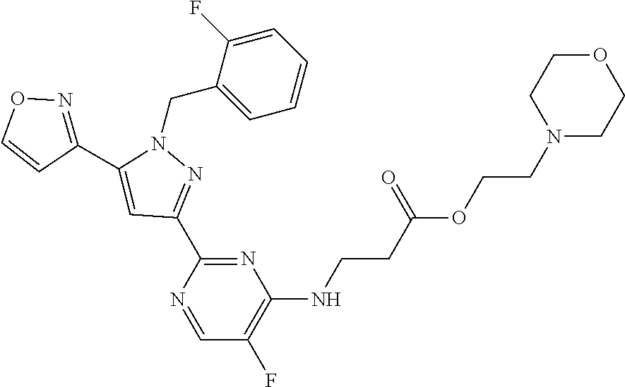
N1(CC2=CC=CC=C2F)C(C2=NOC=C2)=CC(C2=NC(NCCC(OCCN3CCOCC3)=O)=C(F)C=N2)=N1
